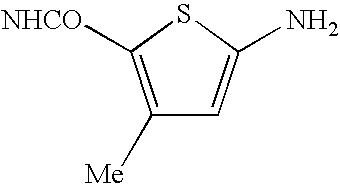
C1([Me])=C([NHCO])SC(N)=C1
